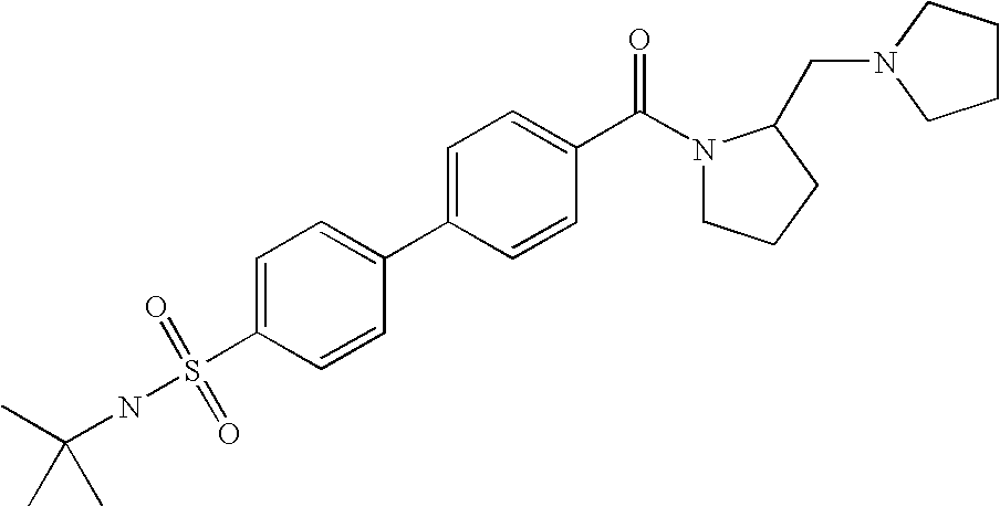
C1=C(S(=O)(=O)NC(C)(C)C)C=CC(C2=CC=C(C(N3CCCC3CN3CCCC3)=O)C=C2)=C1
